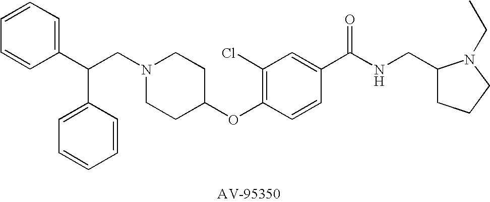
C(CN1CCC(OC2=C(Cl)C=C(C(NCC3CCCN3CC)=O)C=C2)CC1)(C1=CC=CC=C1)C1=CC=CC=C1
